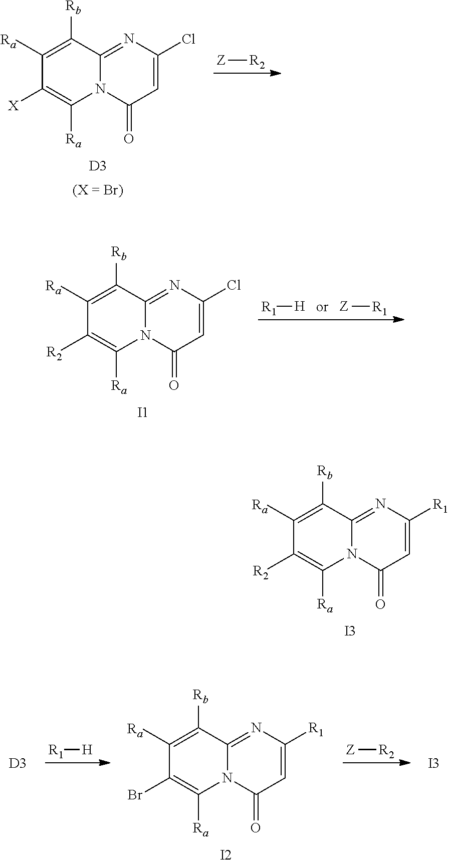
C12=NC([R1])=CC(=O)N1C([Ra])=C([R2])C([Ra])=C2[Rb].[I3].C12=NC(Cl)=CC(=O)N1C([Ra])=C([X])C([Ra])=C2[Rb].[D3].[Z][R2].C12=NC(Cl)=CC(=O)N1C([Ra])=C([R2])C([Ra])=C2[Rb].[I1].[Z][R1].[R1][H].[R1][H].C12=NC([R1])=CC(=O)N1C([Ra])=C(Br)C([Ra])=C2[Rb].[I2].[Z][R2].[D3].[I3]
